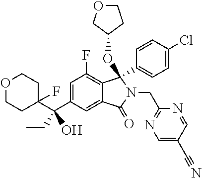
O1CCC(C(C2=CC(F)=C3C(=C2)C(=O)N(CC2=NC=C(C#N)C=N2)C3(C2=CC=C(Cl)C=C2)OC2CCOC2)(CC)O)(F)CC1
